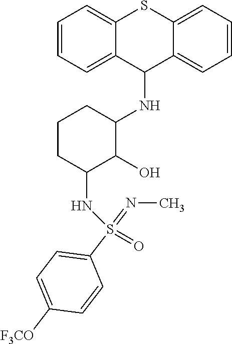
C1(NC2CCCC(NS(=O)(C3=CC=C([F3CO])C=C3)=NC)C2O)C2=CC=CC=C2SC2=CC=CC=C12
